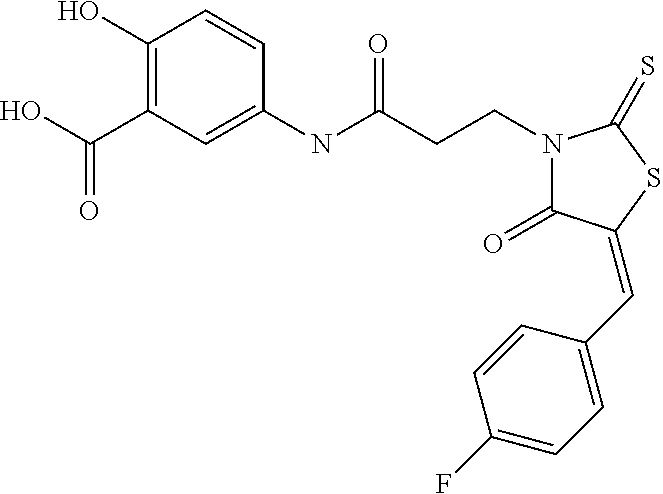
C1(O)=C(C(O)=O)C=C(NC(CCN2C(=O)C(=CC3=CC=C(F)C=C3)SC2=S)=O)C=C1
